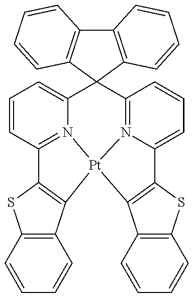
C12=C(C3=C(S1)C1=N4C(=CC=C1)C1(C5=N6C(=CC=C5)C5=C(C7=C(S5)C=CC=C7)[Pt]346)C3=C(C4=C1C=CC=C4)C=CC=C3)C=CC=C2
